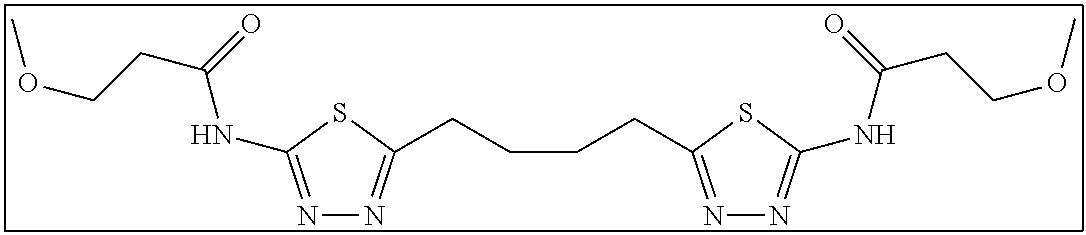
N1=C(NC(CCOC)=O)SC(CCCCC2=NN=C(NC(CCOC)=O)S2)=N1
